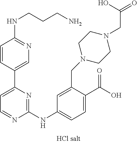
C1=C(C2=CC=NC(NC3=CC=C(C(O)=O)C(CN4CCN(CC(=O)O)CC4)=C3)=N2)C=CC(NCCCN)=N1
